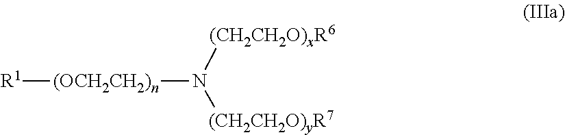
[(OCH2CH2)n]([R1])N([(CH2CH2O)xR6])[(CH2CH2O)yR7]
